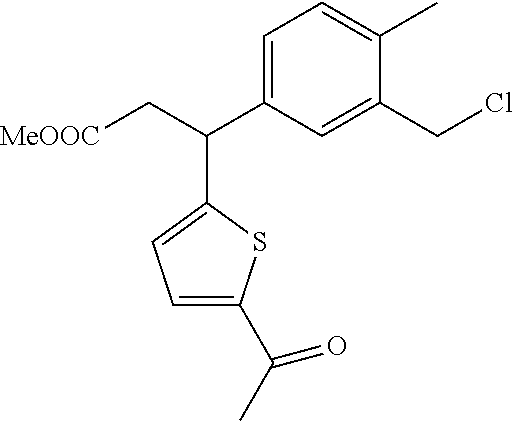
C1=C(C(C[MeOOC])C2=CC=C(C(C)=O)S2)C=C(CCl)C(C)=C1
